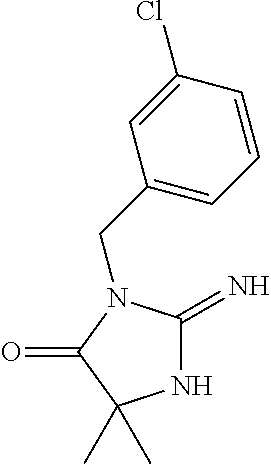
N1C(=N)N(CC2=CC=CC(Cl)=C2)C(=O)C1(C)C
